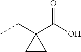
CCC1(C(O)=O)CC1
